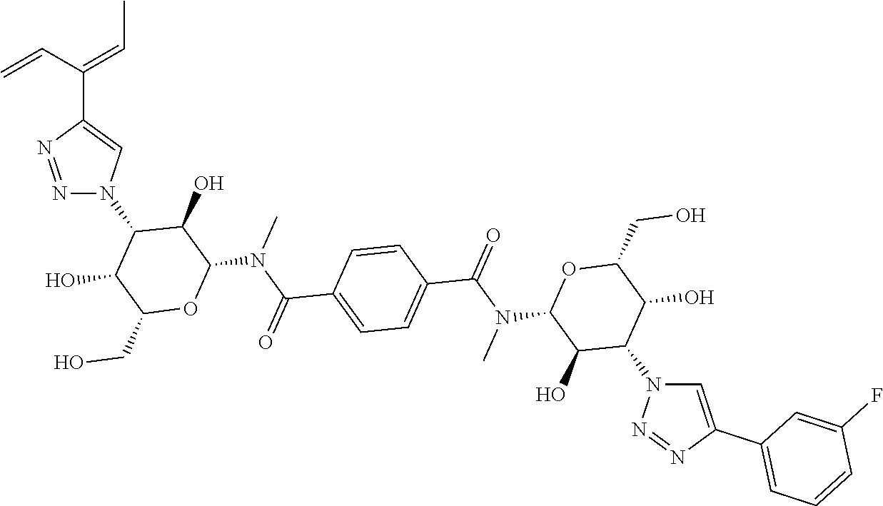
N1=NC(C(C=C)=CC)=CN1C1C(O)C(CO)OC(N(C(=O)C2=CC=C(C(N(C)C3C(O)C(N4N=NC(C5=CC=CC(F)=C5)=C4)C(O)C(CO)O3)=O)C=C2)C)C1O
